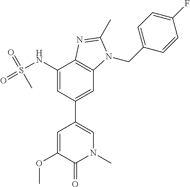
O(C1=CC(C2=CC3=C(C(NS(=O)(=O)C)=C2)N=C(C)N3CC2=CC=C(F)C=C2)=CN(C)C1=O)C
